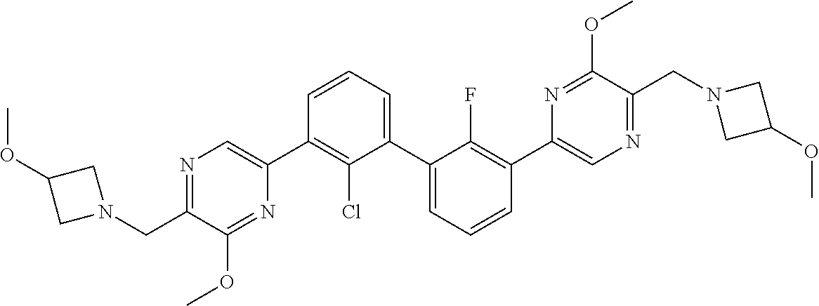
N1=C(CN2CC(OC)C2)C(OC)=NC(C2=C(Cl)C(C3=CC=CC(C4=CN=C(CN5CC(OC)C5)C(OC)=N4)=C3F)=CC=C2)=C1
